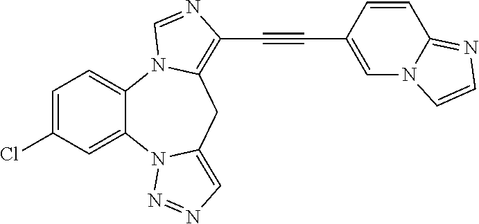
C1=C(Cl)C=C2C(=C1)N1C(=C(C#CC3=CN4C(=NC=C4)C=C3)N=C1)CC1=CN=NN21
